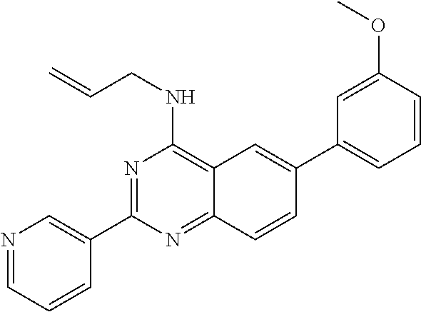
N1=C(C2=CN=CC=C2)N=C2C(=C1NCC=C)C=C(C1=CC=CC(OC)=C1)C=C2
